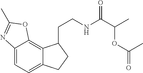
C12=CC=C3C(=C1OC(C)=N2)C(CCNC(C(C)OC(=O)C)=O)CC3
